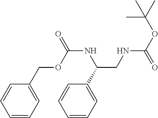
C(CNC(OC(C)(C)C)=O)(NC(=O)OCC1=CC=CC=C1)C1=CC=CC=C1
